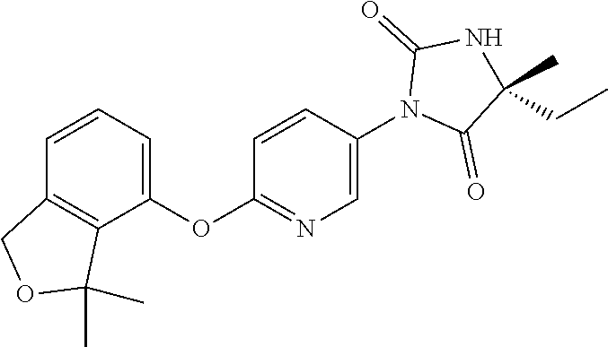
C1=CC=C(OC2=NC=C(N3C(=O)C(C)(CC)NC3=O)C=C2)C2=C1COC2(C)C
